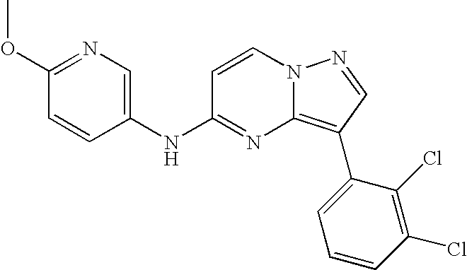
C1(OC)=NC=C(NC2=NC3=C(C4=CC=CC(Cl)=C4Cl)C=NN3C=C2)C=C1
